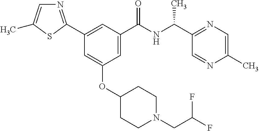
C1(C2=NC=C(C)S2)=CC(C(NC(C2=NC=C(C)N=C2)C)=O)=CC(OC2CCN(CC(F)F)CC2)=C1
